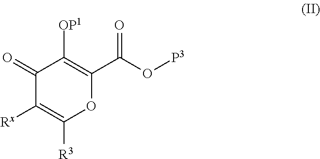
C1(=O)C([Rx])=C([R3])OC(C(O[P3])=O)=C1[OP1]
